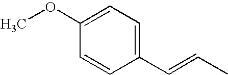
C1=CC(C=CC)=CC=C1OC
